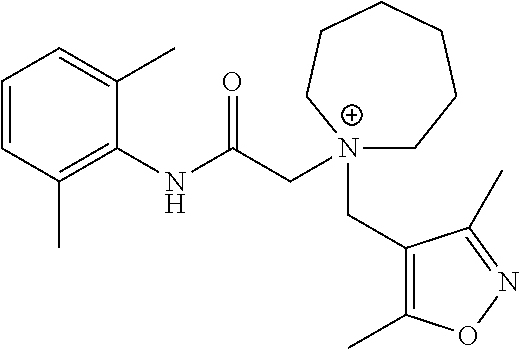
C1=CC=C(C)C(NC(C[N+]2(CC3=C(C)ON=C3C)CCCCCC2)=O)=C1C
